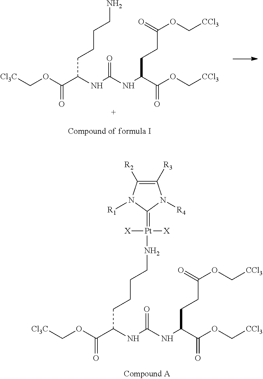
[Cl3C]COC(C(NC(NC(C(OC[CCl3])=O)CCC(OC[CCl3])=O)=O)CCCCN[Pt](=C1N([R4])C([R3])=C([R2])N1[R1])([X])[X])=O.[Cl3C]COC(C(NC(NC(C(OC[CCl3])=O)CCC(OC[CCl3])=O)=O)CCCCN)=O
